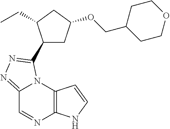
C12=NN=C(C3CC(OCC4CCOCC4)CC3CC)N1C1=C(N=C2)NC=C1
